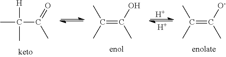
C(=C(O)C)(C)C.CC(C(C)=O)([H])C.C(=C([O-])C)(C)C.[H].[H]
